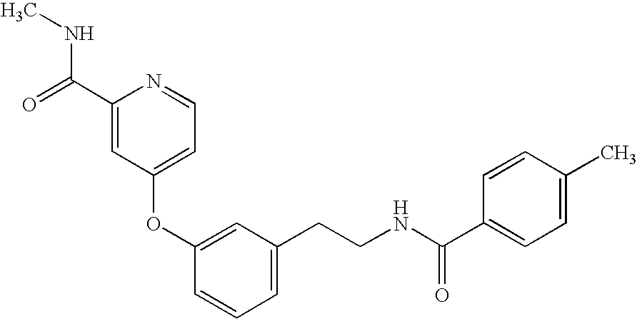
C1(OC2=CC(CCNC(=O)C3=CC=C(C)C=C3)=CC=C2)=CC=NC(C(NC)=O)=C1
